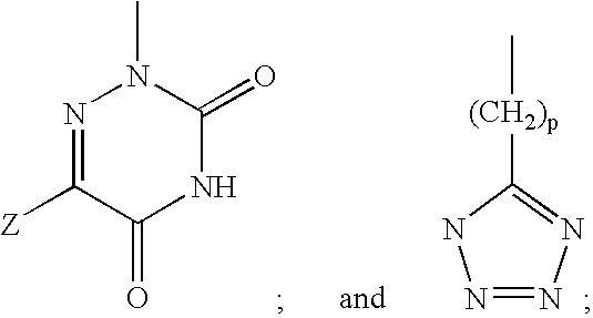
N1=C([Z])C(=O)NC(=O)N1C.N1=NN=C([(CH2)p]C)N1
